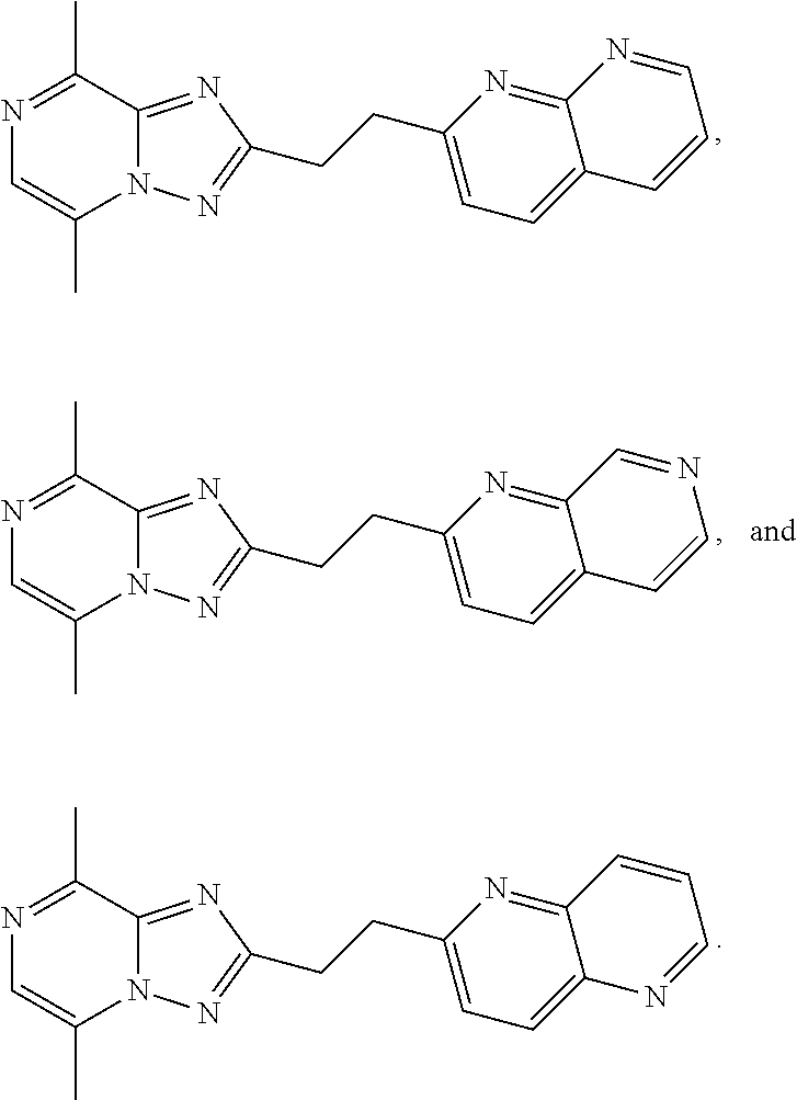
N1=C(C)C2=NC(CCC3=CC=C4C(=N3)N=CC=C4)=NN2C(C)=C1.N1=C(C)C2=NC(CCC3=CC=C4C(=N3)C=NC=C4)=NN2C(C)=C1.N1=C(C)C2=NC(CCC3=CC=C4C(=N3)C=CC=N4)=NN2C(C)=C1
